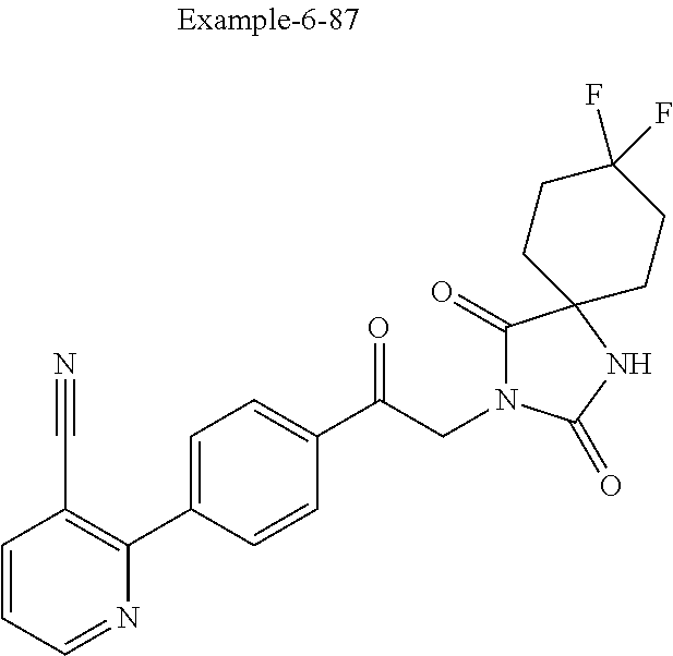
C1=CC=NC(C2=CC=C(C(CN3C(=O)C4(NC3=O)CCC(F)(F)CC4)=O)C=C2)=C1C#N
